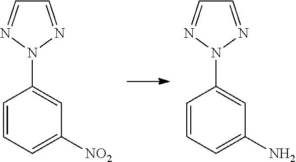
C1=CC=C([NO2])C=C1N1N=CC=N1.C1=CC=C(N)C=C1N1N=CC=N1
